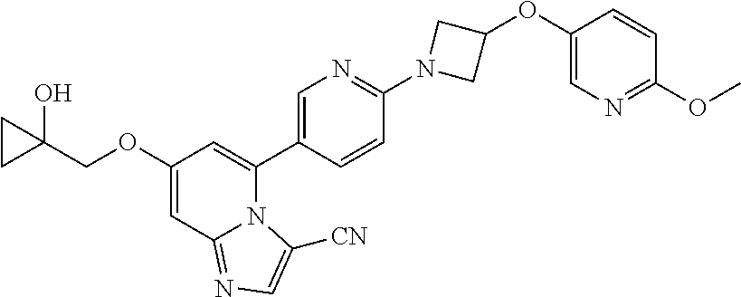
C1(OCC2(O)CC2)=CC2=NC=C([CN])N2C(C2=CN=C(N3CC(OC4=CN=C(OC)C=C4)C3)C=C2)=C1
